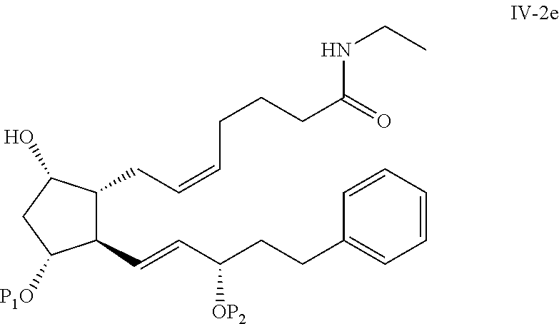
C1(C=CC(CCC2=CC=CC=C2)[OP2])C(CC=CCCCC(=O)NCC)C(O)CC1[P1O]
